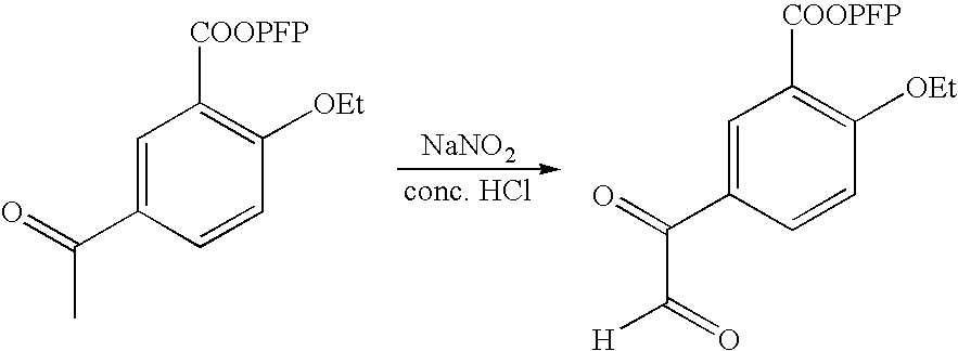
C1(C(=O)C(=O)[H])=CC([COOPFP])=C([OEt])C=C1.C1(C(=O)C)=CC([COOPFP])=C([OEt])C=C1.[NaNO2]
